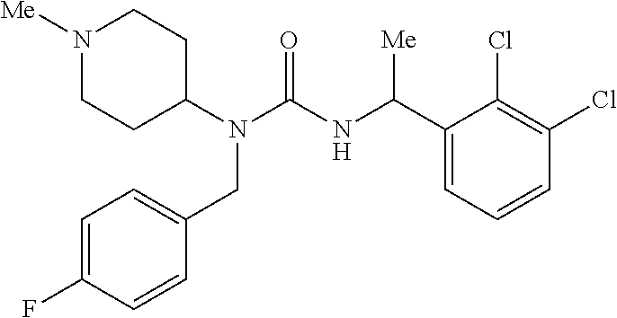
N1([Me])CCC(N(C(NC(C2=CC=CC(Cl)=C2Cl)[Me])=O)CC2=CC=C(F)C=C2)CC1
